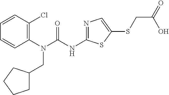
C1(N(CC2CCCC2)C(=O)NC2=NC=C(SCC(=O)O)S2)=C(Cl)C=CC=C1
